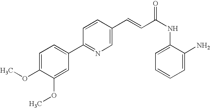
C1(C=CC(NC2=CC=CC=C2N)=O)=CN=C(C2=CC=C(OC)C(OC)=C2)C=C1
